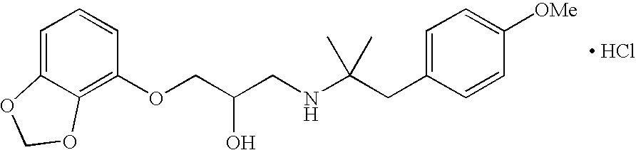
C(C(CNC(CC1=CC=C([OMe])C=C1)(C)C)O)OC1=C2C(=CC=C1)OCO2.[ HCl]
